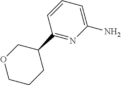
N1=C(C2COCCC2)C=CC=C1N
